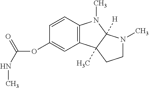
C1=CC2=C(C=C1OC(=O)NC)C1(C)C([H])(N2C)N(C)CC1
